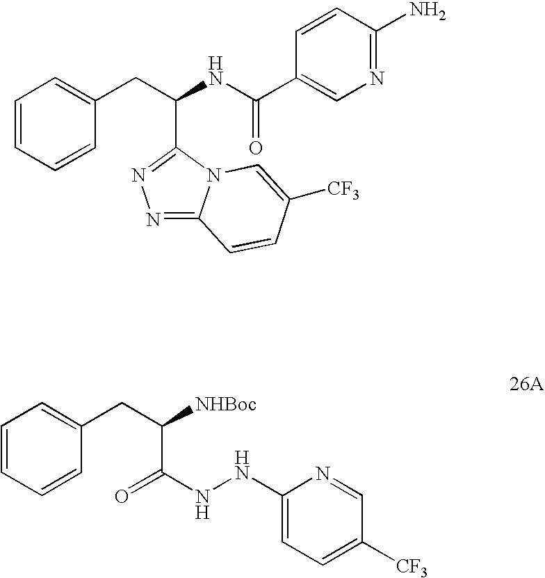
C1=CC=CC(CC(NC(C2=CN=C(N)C=C2)=O)C2=NN=C3N2C=C([CF3])C=C3)=C1.C1=CC=CC(CC([NHBoc])C(=O)NNC2=CC=C([CF3])C=N2)=C1
